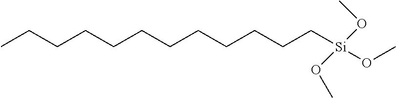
C([Si](OC)(OC)OC)CCCCCCCCCCC
